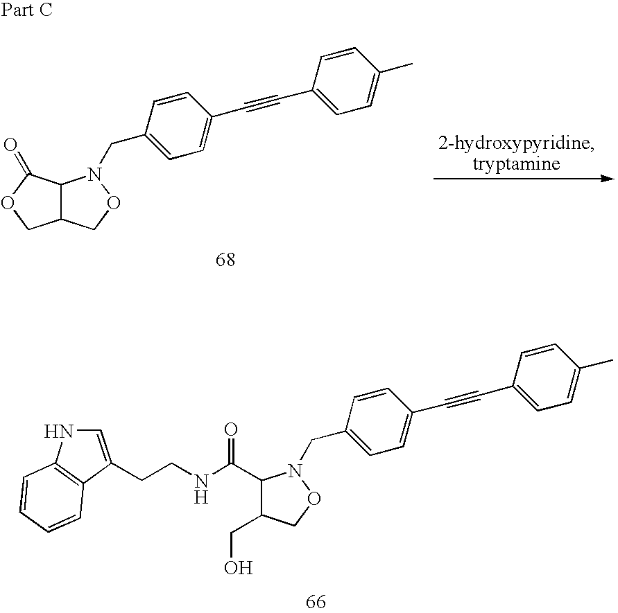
C12C(C(=O)OC1)N(CC1=CC=C(C#CC3=CC=C(C)C=C3)C=C1)OC2.C1(CO)C(C(NCCC2=CNC3=C2C=CC=C3)=O)N(CC2=CC=C(C#CC3=CC=C(C)C=C3)C=C2)OC1
